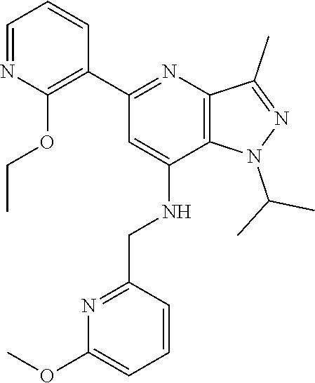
C12=C(N=C(C3=C(OCC)N=CC=C3)C=C1NCC1=NC(OC)=CC=C1)C(C)=NN2C(C)C
